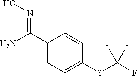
C1(C(=NO)N)=CC=C(SC(F)(F)F)C=C1
